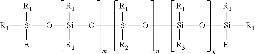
[R1][Si]([R1])([E])O[Si]([R1])([R1])O[Si]([R1])([R2])O[Si]([R1])([R3])O[Si]([R1])([E])[R1]
